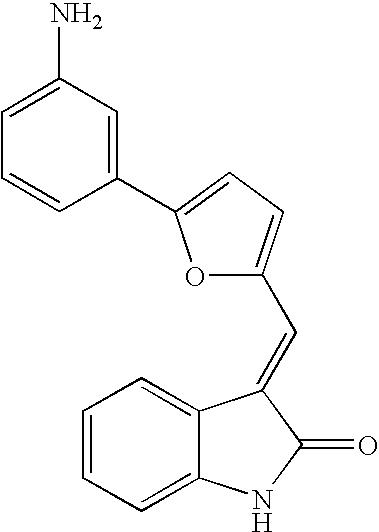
C1=CC=C2C(=C1)C(=CC1=CC=C(C3=CC(N)=CC=C3)O1)C(=O)N2
